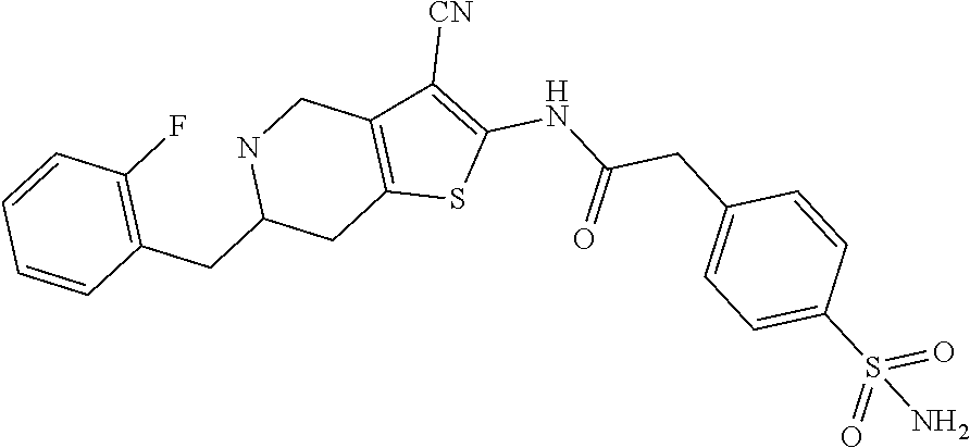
C(C1=CC=C(S(=O)(=O)N)C=C1)C(NC1=C([CN])C2=C(CC(CC3=C(F)C=CC=C3)NC2)S1)=O
